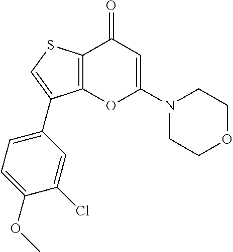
C12=C(C(=O)C=C(N3CCOCC3)O1)SC=C2C1=CC=C(OC)C(Cl)=C1
